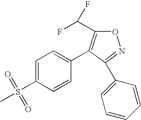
C1=C(S(C)(=O)=O)C=CC(C2=C(C(F)F)ON=C2C2=CC=CC=C2)=C1
